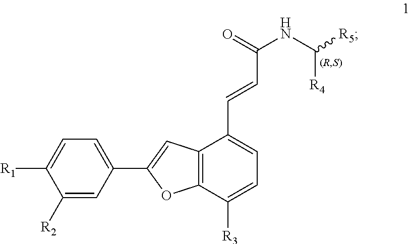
C12=C(C([R3])=CC=C1C=CC(NC([R5])[R4])=O)OC(C1=CC=C([R1])C([R2])=C1)=C2
